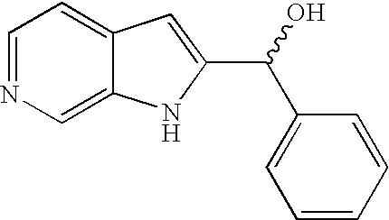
C1=NC=C2C(=C1)C=C(C(O)C1=CC=CC=C1)N2
